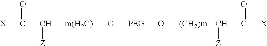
[X]C(C([Z])[m(H2C)]O[PEG]O[(CH2)m]C([Z])C([X])=O)=O
